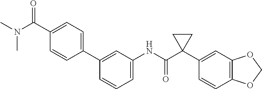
C1=C(NC(C2(C3=CC4=C(C=C3)OCO4)CC2)=O)C=C(C2=CC=C(C(N(C)C)=O)C=C2)C=C1
